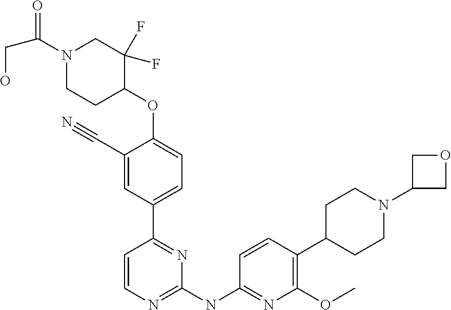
C1=CN=C(NC2=NC(OC)=C(C3CCN(C4COC4)CC3)C=C2)N=C1C1=CC=C(OC2C(F)(F)CN(C(CO)=O)CC2)C(C#N)=C1
